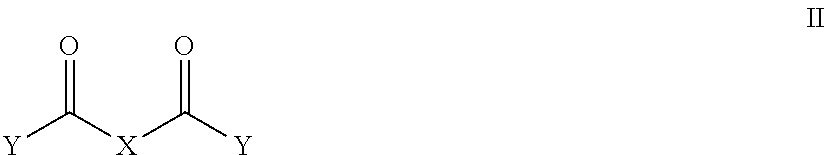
[Y]C([X]C([Y])=O)=O
